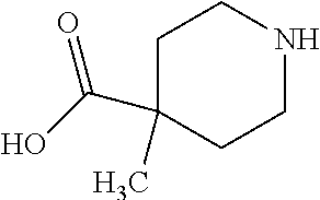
C1C(C(O)=O)(C)CCNC1
